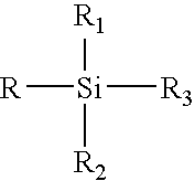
[R][Si]([R2])([R3])[R1]
